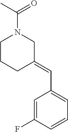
C1=C(F)C=CC=C1C=C1CN(C(C)=O)CCC1
